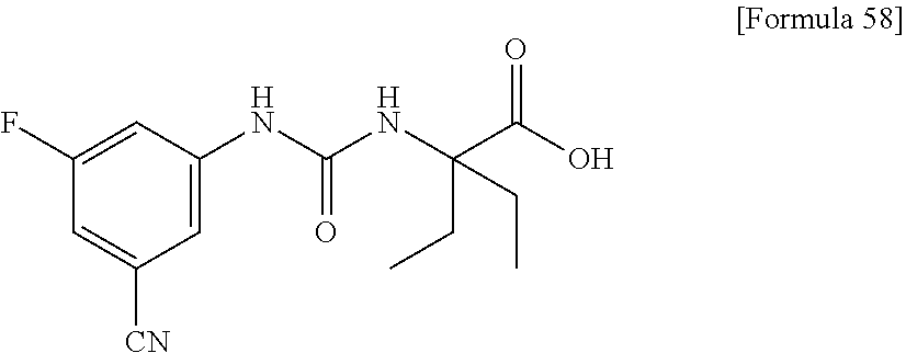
C1=C(NC(NC(C(O)=O)(CC)CC)=O)C=C(F)C=C1[CN]
